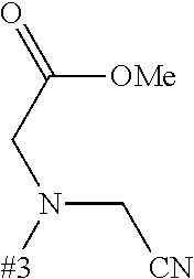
C(N([#3])CC(=O)[OMe])[CN]
